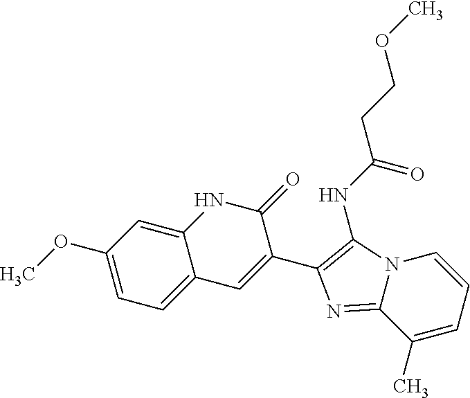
C1(C2=CC3=CC=C(OC)C=C3NC2=O)=C(NC(=O)CCOC)N2C(=N1)C(C)=CC=C2
